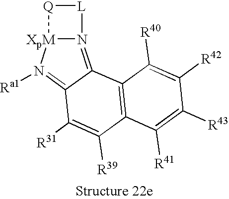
C12=C(C([R40])=C([R42])C([R43])=C1[R41])C1=N3[XpM](N([Ra1])=C1C([R31])=C2[R39])[Q][L]3
